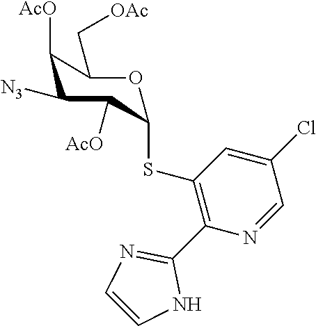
N1=CC(Cl)=CC(SC2OC(C[OAc])C([AcO])C([N3])C2[AcO])=C1C1=NC=CN1
